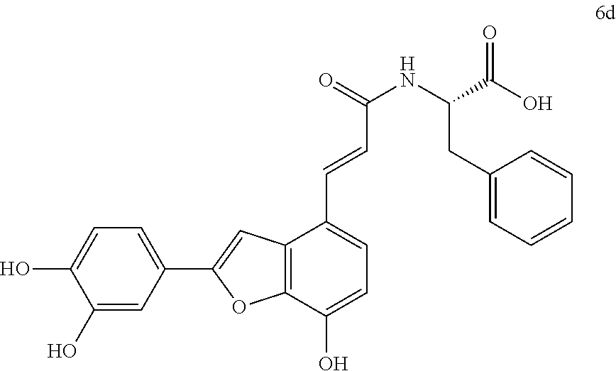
C12=C(C(O)=CC=C1C=CC(NC(C(O)=O)CC1=CC=CC=C1)=O)OC(C1=CC=C(O)C(O)=C1)=C2
